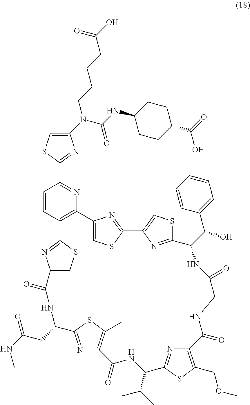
N(C(N(CCCCC(O)=O)C1=CSC(C2=NC3=C(C=C2)C2=NC(=CS2)C(=O)NC(CC(=O)NC)C2=NC(=C(C)S2)C(=O)NC(C(C)C)C2=NC(=C(COC)S2)C(=O)NCC(=O)NC(C(O)C2=CC=CC=C2)C2=NC(=CS2)C2=NC3=CS2)=N1)=O)C1CCC(C(=O)O)CC1
